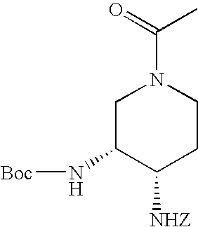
C1C(N[Boc])C([NHZ])CCN1C(=O)C
